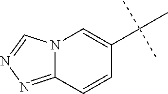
C12=NN=CN1C=C(C(C)(C)C)C=C2
